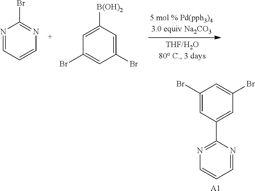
N1=CC=CN=C1Br.C1(Br)=CC([B(OH)2])=CC(Br)=C1.C1(Br)=CC(C2=NC=CC=N2)=CC(Br)=C1.[A1]
